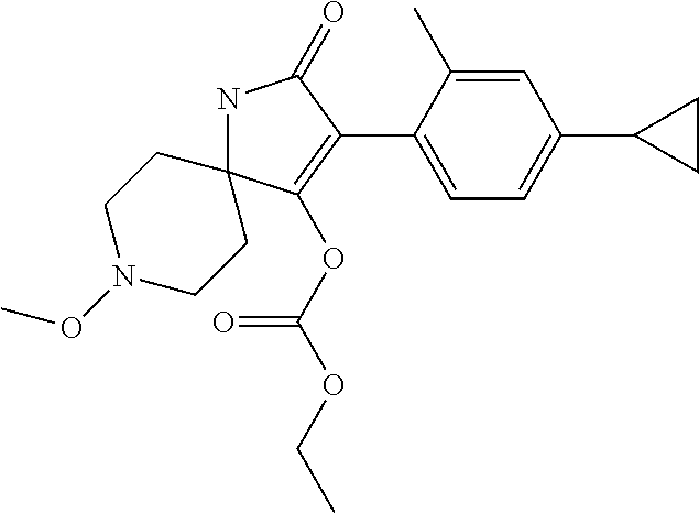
N1C2(C(OC(OCC)=O)=C(C3=CC=C(C4CC4)C=C3C)C1=O)CCN(OC)CC2
